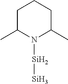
N1([Si][Si])C(C)CCCC1C
